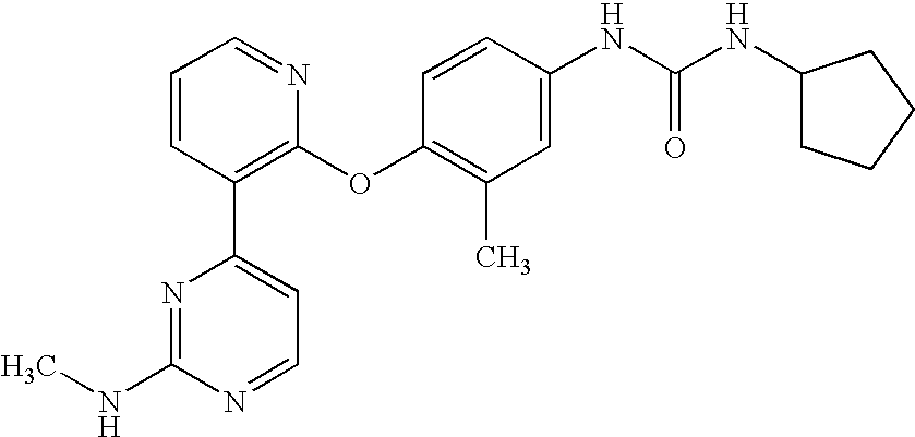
C1=CC(C2=CC=NC(NC)=N2)=C(OC2=C(C)C=C(NC(NC3CCCC3)=O)C=C2)N=C1
